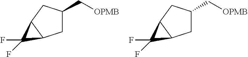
[OPMB]CC1CC2C(C1)C2(F)F.[OPMB]CC1CC2C(C1)C2(F)F
